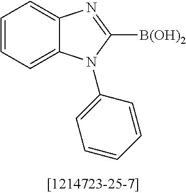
C1=CC=C2C(=C1)N=C([B(OH)2])N2C1=CC=CC=C1
